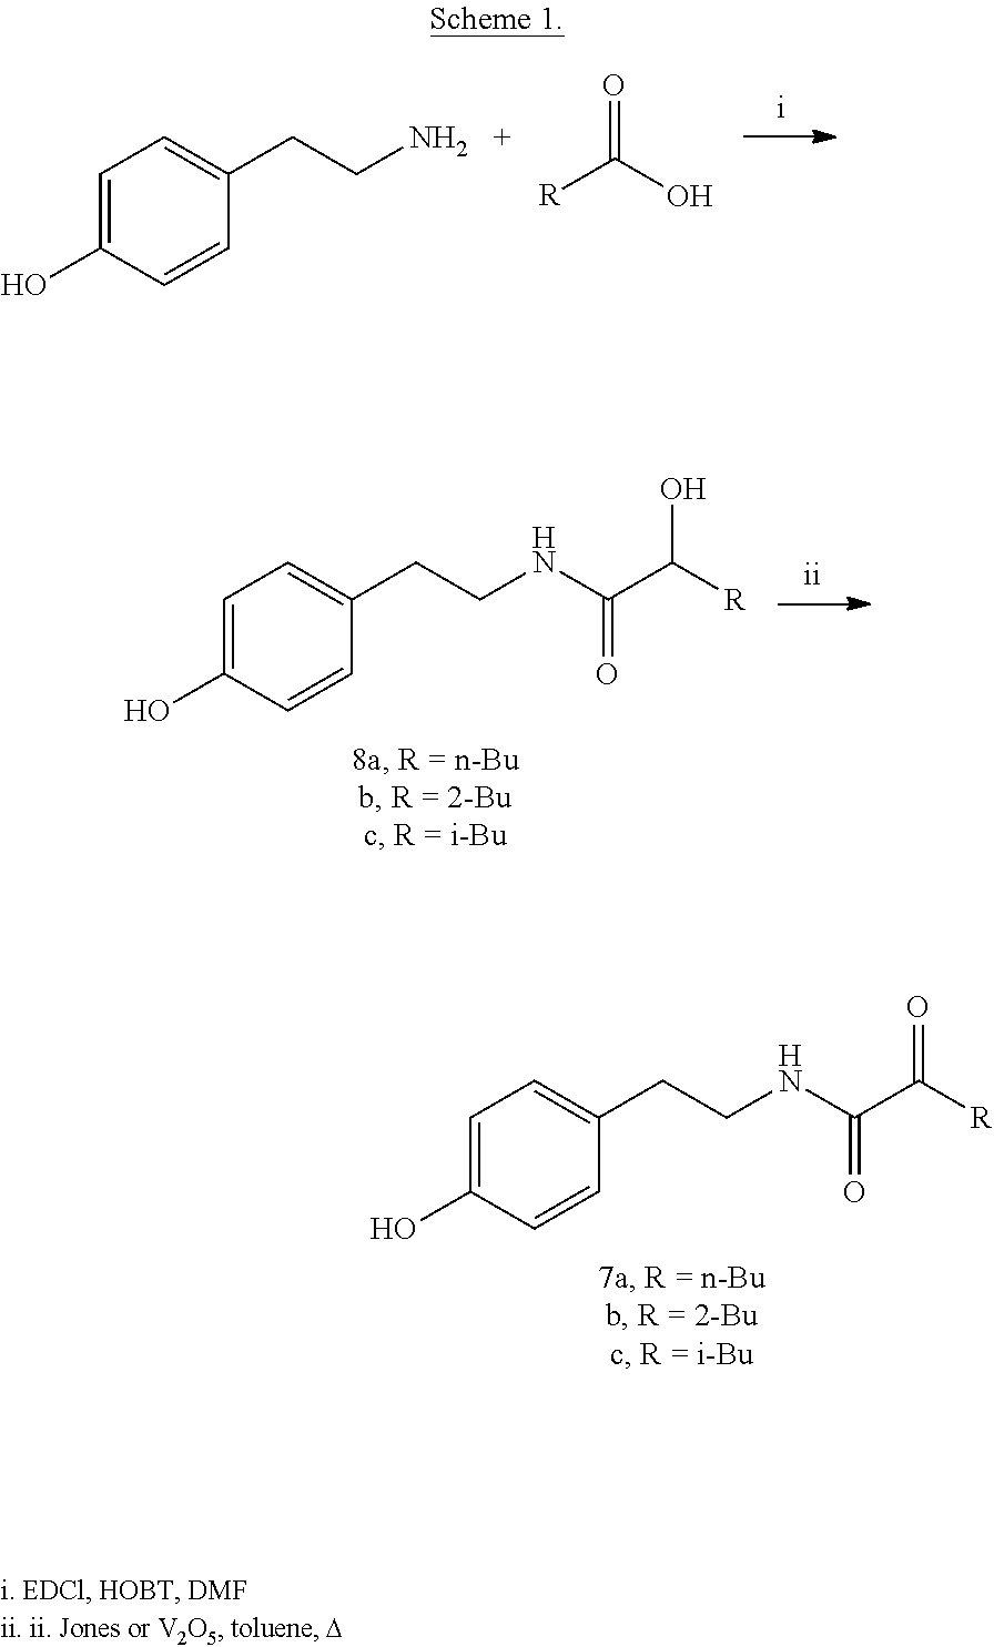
C1=C(O)C=CC(CCN)=C1.[R]C(O)=O.C1=C(O)C=CC(CCNC(C([R])O)=O)=C1.C1=C(O)C=CC(CCNC(C([R])=O)=O)=C1
